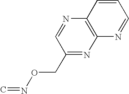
C1(CON=C)=NC2=C(N=C1)C=CC=N2
